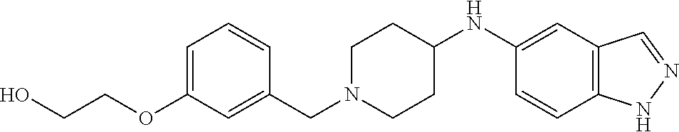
C1=C(OCCO)C=C(CN2CCC(NC3=CC4=C(C=C3)NN=C4)CC2)C=C1
